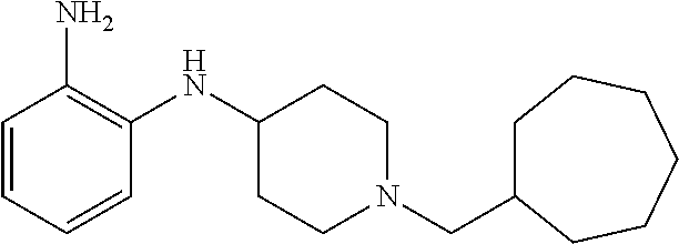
C1(NC2=C(N)C=CC=C2)CCN(CC2CCCCCC2)CC1
